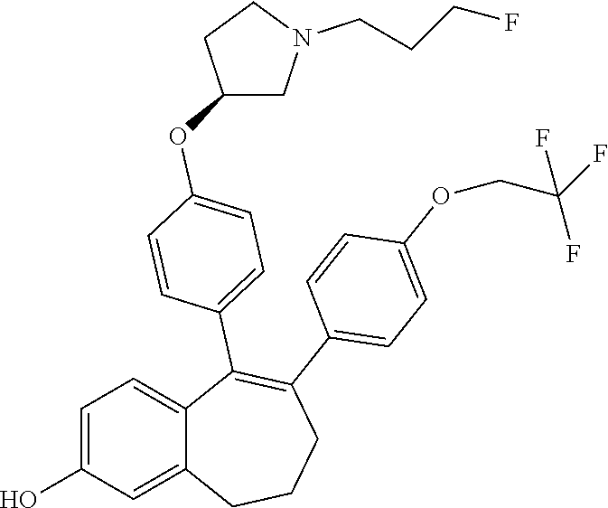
C1=C(O)C=C2C(=C1)C(C1=CC=C(OC3CN(CCCF)CC3)C=C1)=C(C1=CC=C(OCC(F)(F)F)C=C1)CCC2
